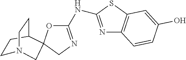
C1N2CC3(C(C1)CC2)OC(NC1=NC2=C(S1)C=C(O)C=C2)=NC3
